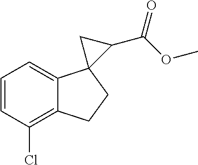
C1=CC=C2C(=C1Cl)CCC21C(C(OC)=O)C1
